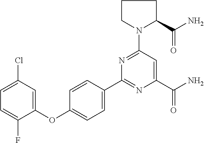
C1=C(OC2=CC=C(C3=NC(C(N)=O)=CC(N4CCCC4C(N)=O)=N3)C=C2)C(F)=CC=C1Cl
